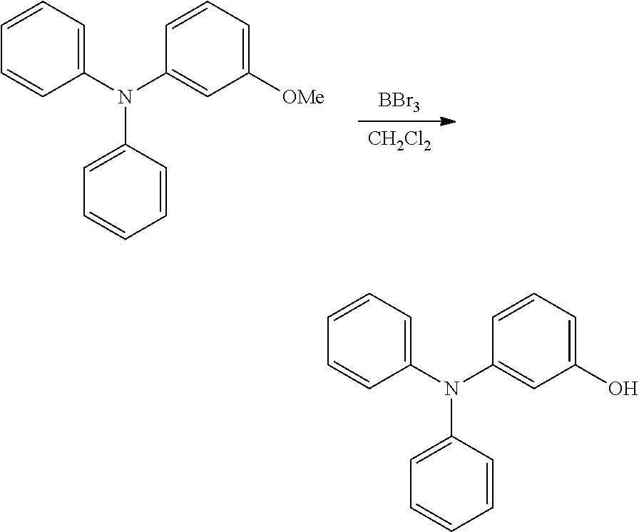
[BBr3].[CH2Cl2].C1(N(C2=CC=CC=C2)C2=CC([OMe])=CC=C2)=CC=CC=C1.C1(N(C2=CC=CC=C2)C2=CC(O)=CC=C2)=CC=CC=C1
